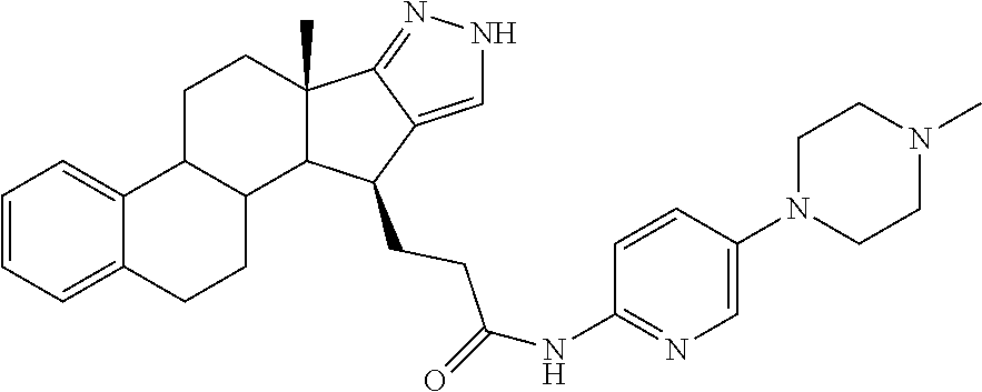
C1=CC=C2C(=C1)C1CCC3(C)C4=NNC=C4C(CCC(=O)NC4=NC=C(N5CCN(C)CC5)C=C4)C3C1CC2
